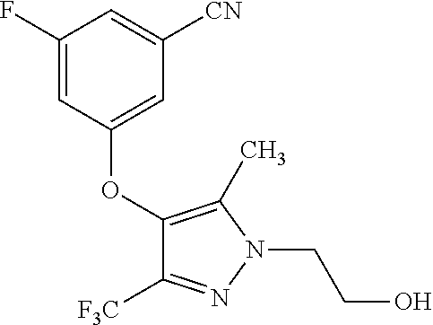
C1(OC2=CC([CN])=CC(F)=C2)=C(C)N(CCO)N=C1[F3C]
